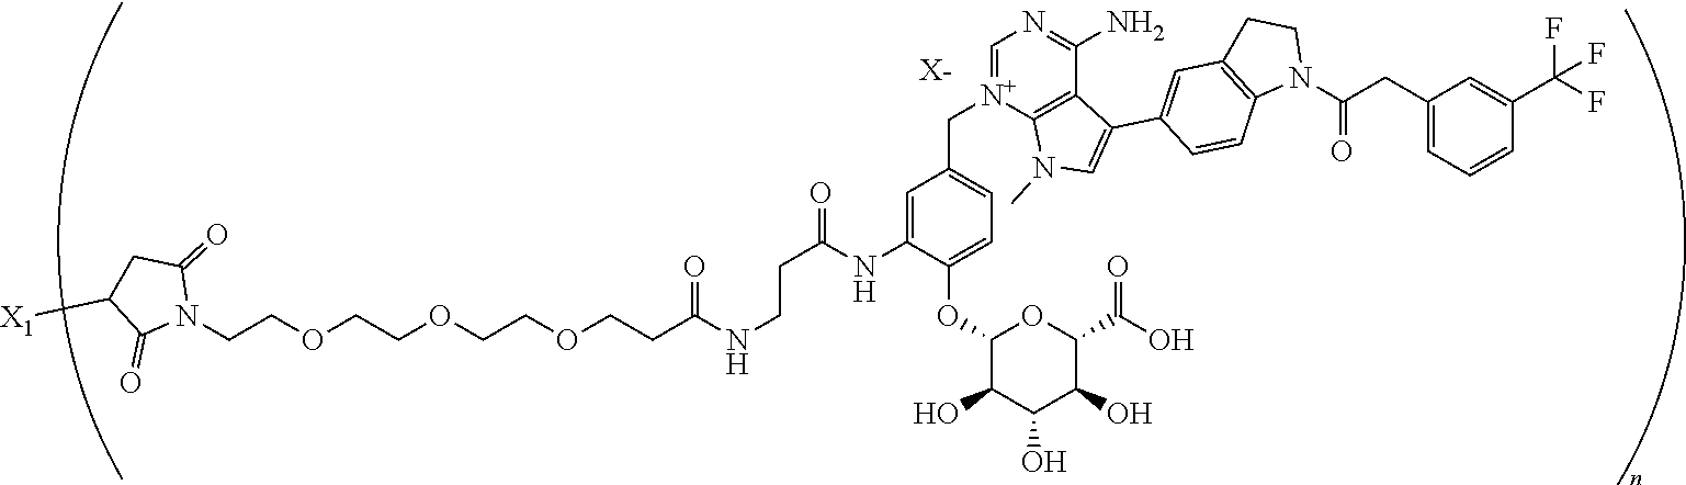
[X-].C(COCCOCCOCCC(NCCC(NC1=CC(C[N+]2=CN=C(N)C3=C2N(C)C=C3C2=CC3=C(C=C2)N(C(CC2=CC=CC(C(F)(F)F)=C2)=O)CC3)=CC=C1OC1C(O)C(O)C(O)C(C(=O)O)O1)=O)=O)N1C(=O)CC([X1])C1=O
